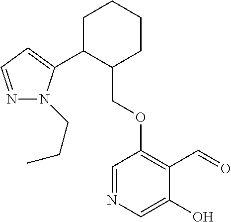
C1C(C2=CC=NN2CCC)C(COC2=C(C=O)C(O)=CN=C2)CCC1
